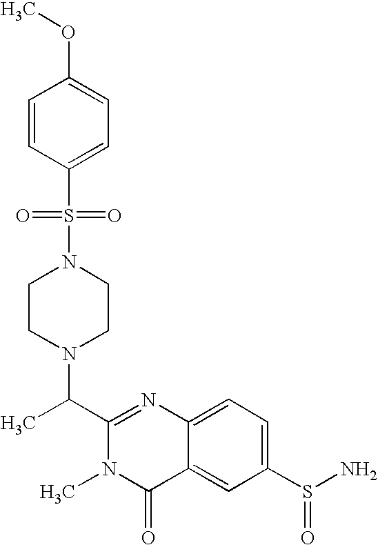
C1(C(N2CCN(S(=O)(=O)C3=CC=C(OC)C=C3)CC2)C)=NC2=CC=C(S(N)=O)C=C2C(=O)N1C
